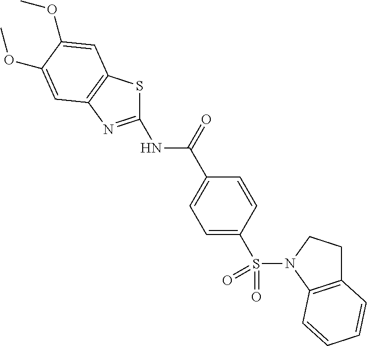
N(C(C1=CC=C(S(N2C3=C(CC2)C=CC=C3)(=O)=O)C=C1)=O)C1=NC2=C(S1)C=C(OC)C(OC)=C2
